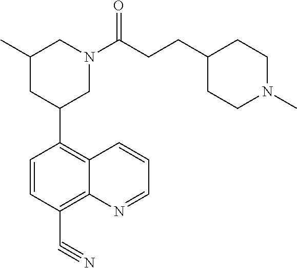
C1(C2CN(C(CCC3CCN(C)CC3)=O)CC(C)C2)=C2C(=C(C#N)C=C1)N=CC=C2
